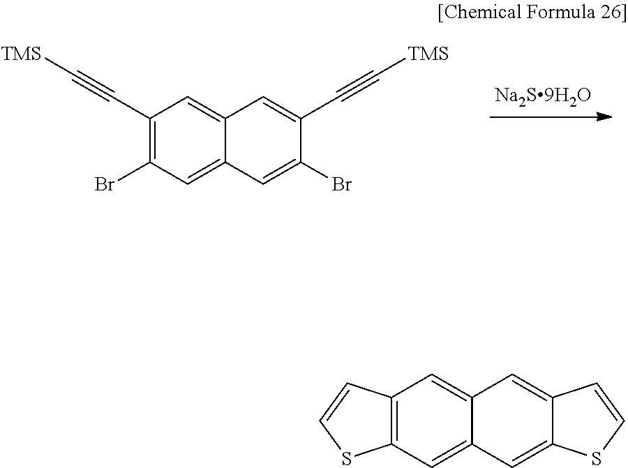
C1(C#C[TMS])=C(Br)C=C2C(=C1)C=C(C#C[TMS])C(Br)=C2.C12=C(C=C3C(=C1)C=C1C(=C3)SC=C1)SC=C2
